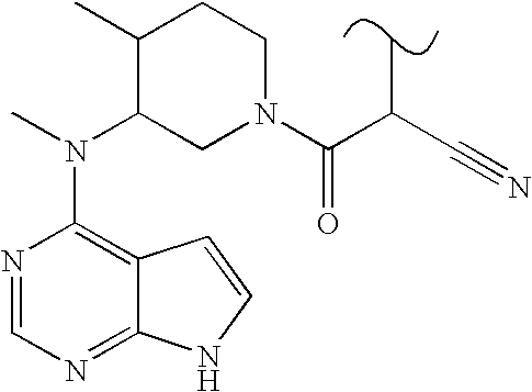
N1=CN=C2C(=C1N(C)C1CN(C(C(C#N)C)=O)CCC1C)C=CN2
